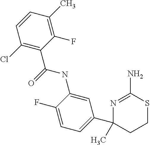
N1=C(N)SCCC1(C1=CC=C(F)C(NC(=O)C2=C(Cl)C=CC(C)=C2F)=C1)C
